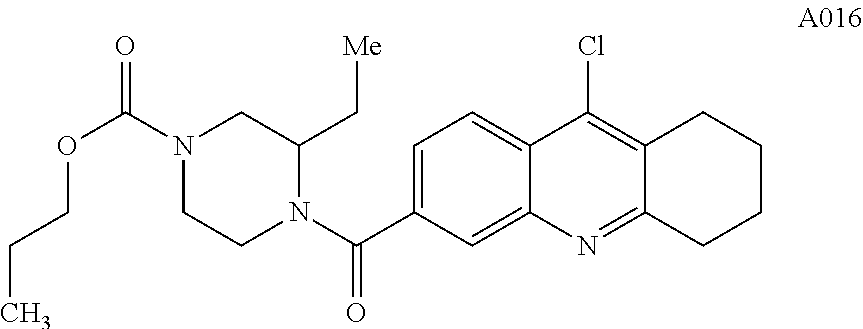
C1=C(C(N2C(C[Me])CN(C(=O)OCCC)CC2)=O)C=C2C(=C1)C(Cl)=C1C(=N2)CCCC1
